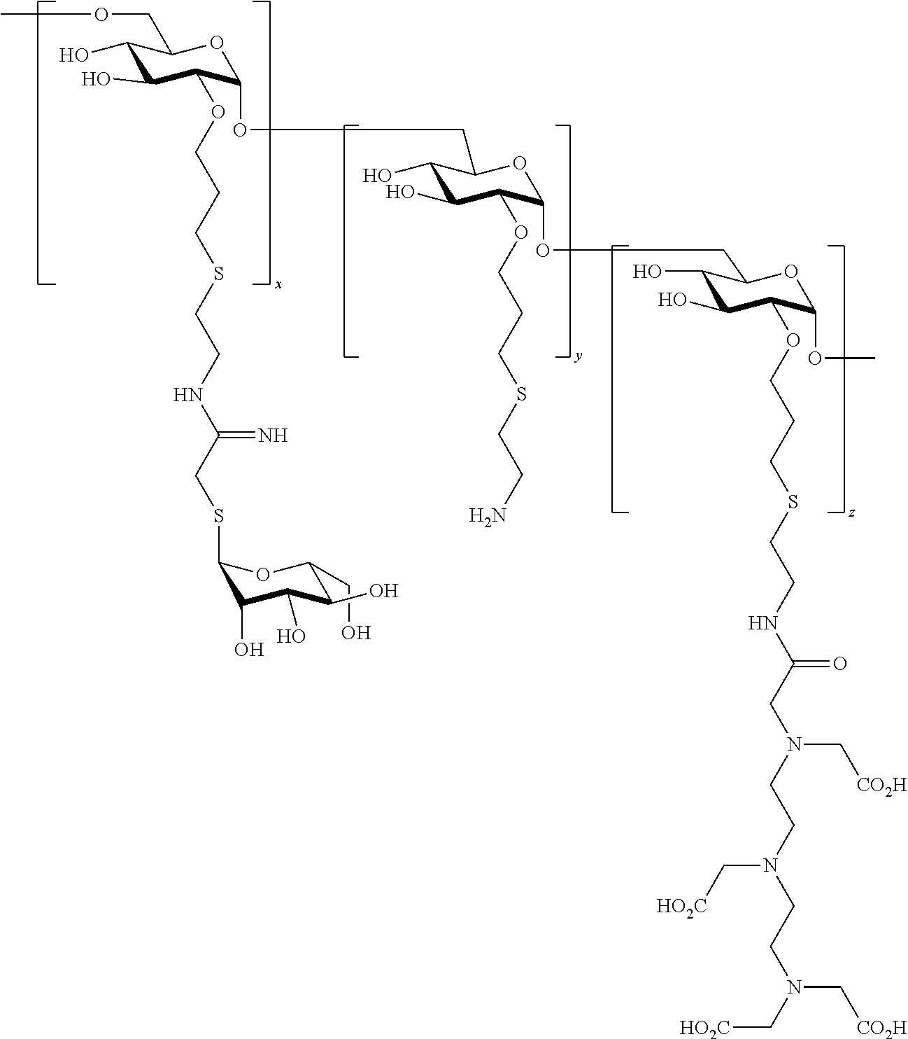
C1(O)C(O)C(OCCCSCCNC(=O)CN(CCN(C[HO2C])CCN(C[HO2C])C[CO2H])C[CO2H])C(OC)OC1COC1C(OCCCSCCN)C(O)C(O)C(COC2C(OCCCSCCNC(=N)CSC3C(O)C(O)C(O)C(CO)O3)C(O)C(O)C(COC)O2)O1
